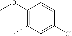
C1(OC)=C(C)C=C(Cl)C=C1
